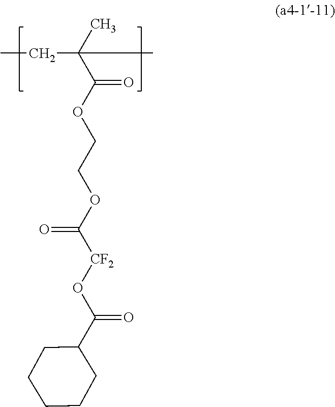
C(C(C)(C(OCCOC([CF2]OC(C1CCCCC1)=O)=O)=O)C)C
